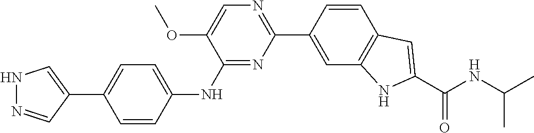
N1=C(NC2=CC=C(C3=CNN=C3)C=C2)C(OC)=CN=C1C1=CC2=C(C=C1)C=C(C(NC(C)C)=O)N2
